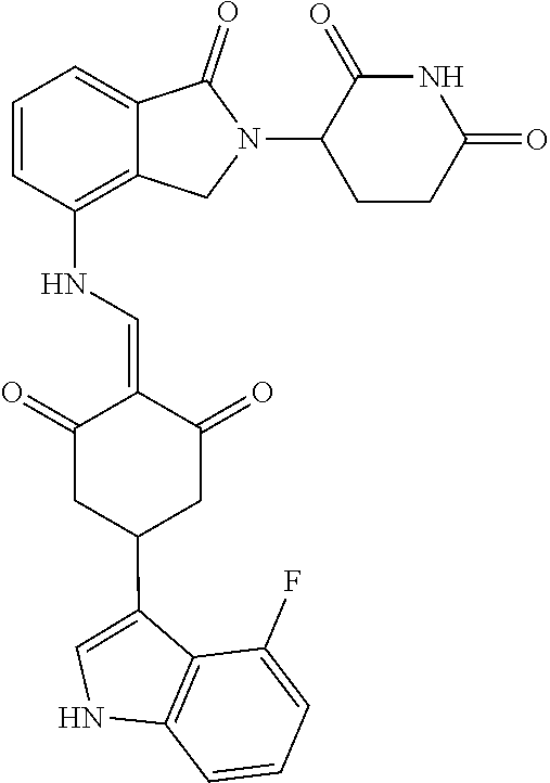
C1=CC(NC=C2C(=O)CC(C3=CNC4=C3C(F)=CC=C4)CC2=O)=C2C(=C1)C(=O)N(C1CCC(=O)NC1=O)C2
